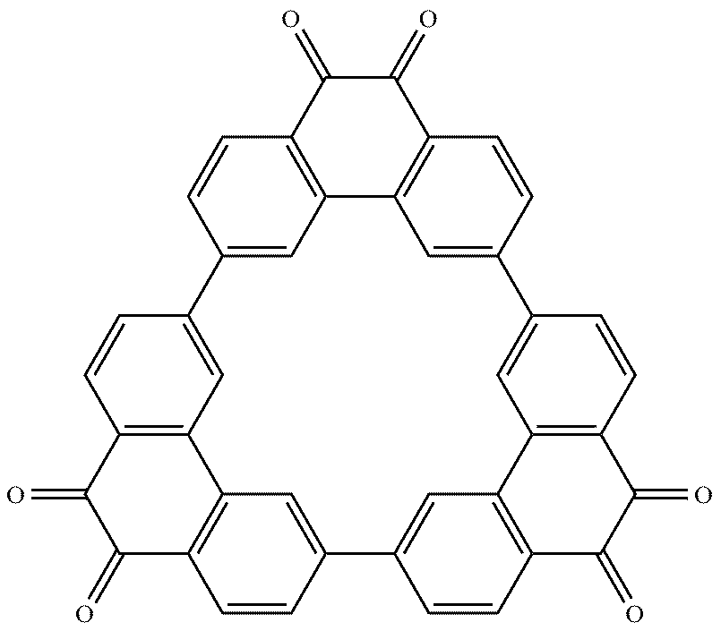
C12=CC3=C(C(=O)C(=O)C4=C3C=C(C3=CC5=C(C(=O)C(=O)C6=C5C=C(C5=CC7=C(C(=O)C(=O)C8=C7C=C1C=C8)C=C5)C=C6)C=C3)C=C4)C=C2
